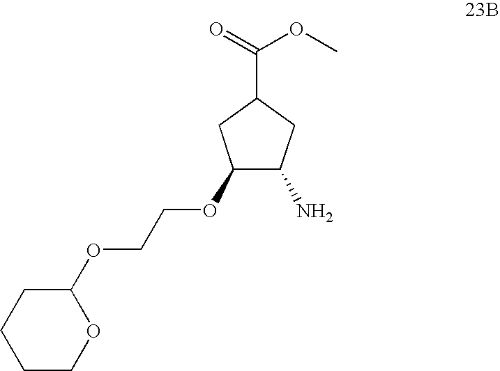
C1COC(OCCOC2C(N)CC(C(OC)=O)C2)CC1
